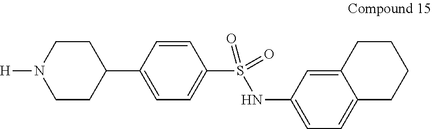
C1=CC(C2CCN([H])CC2)=CC=C1S(NC1=CC=C2C(=C1)CCCC2)(=O)=O
